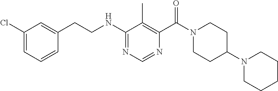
N(C1=NC=NC(C(N2CCC(N3CCCCC3)CC2)=O)=C1C)CCC1=CC(Cl)=CC=C1
